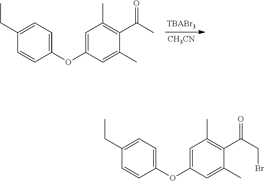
[CH3CN].C1(OC2=CC(C)=C(C(C)=O)C(C)=C2)=CC=C(CC)C=C1.C1(OC2=CC(C)=C(C(CBr)=O)C(C)=C2)=CC=C(CC)C=C1
